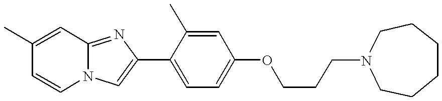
C1=CN2C(=NC(C3=CC=C(OCCCN4CCCCCC4)C=C3C)=C2)C=C1C
